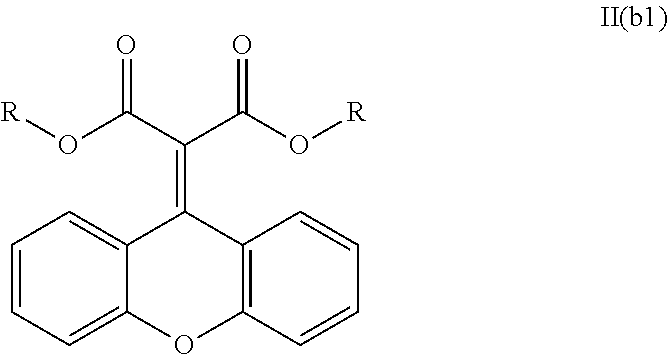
C1=CC=C2C(=C1)C(=C(C(O[R])=O)C(=O)O[R])C1=C(O2)C=CC=C1
